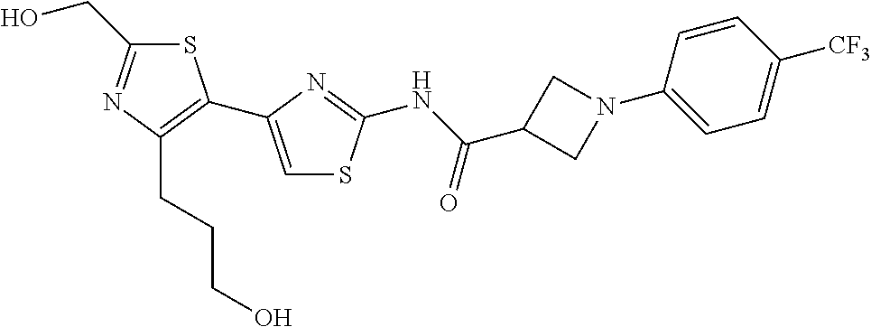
S1C(CO)=NC(CCCO)=C1C1=CSC(NC(=O)C2CN(C3=CC=C([CF3])C=C3)C2)=N1
